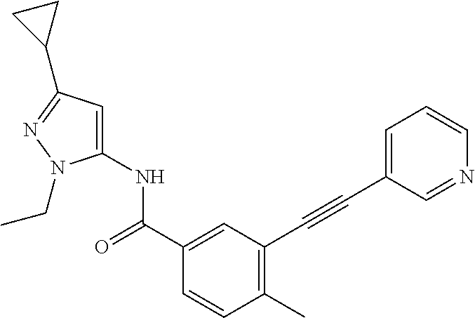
C1(C)=C(C#CC2=CC=CN=C2)C=C(C(NC2=CC(C3CC3)=NN2CC)=O)C=C1
